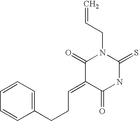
C(C=C)N1C(=O)C(=CCCC2=CC=CC=C2)C(=O)NC1=S
